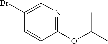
C1(OC(C)C)=NC=C(Br)C=C1
